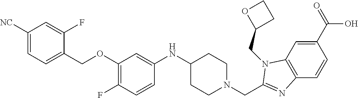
C1(C(=O)O)=CC2=C(C=C1)N=C(CN1CCC(NC3=CC(OCC4=CC=C([NC])C=C4F)=C(F)C=C3)CC1)N2CC1CCO1
